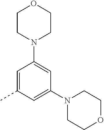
C1=C(C)C=C(N2CCOCC2)C=C1N1CCOCC1
